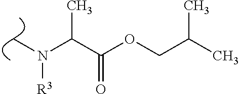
C(C(OCC(C)C)=O)(N(C)[R3])C
